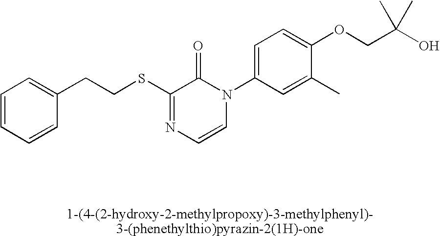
S(C1=NC=CN(C2=CC=C(OCC(O)(C)C)C(C)=C2)C1=O)CCC1=CC=CC=C1
